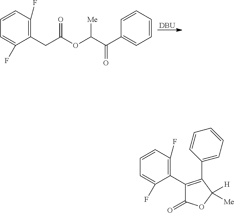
C1=CC(F)=C(C2=C(C3=CC=CC=C3)C([H])([Me])OC2=O)C(F)=C1.[DBU].C1=CC(F)=C(CC(OC(C(C2=CC=CC=C2)=O)[Me])=O)C(F)=C1
